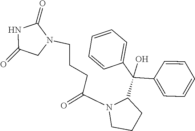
C1=CC=CC=C1C(C1=CC=CC=C1)(O)C1N(C(=O)CCCN2CC(=O)NC2=O)CCC1
